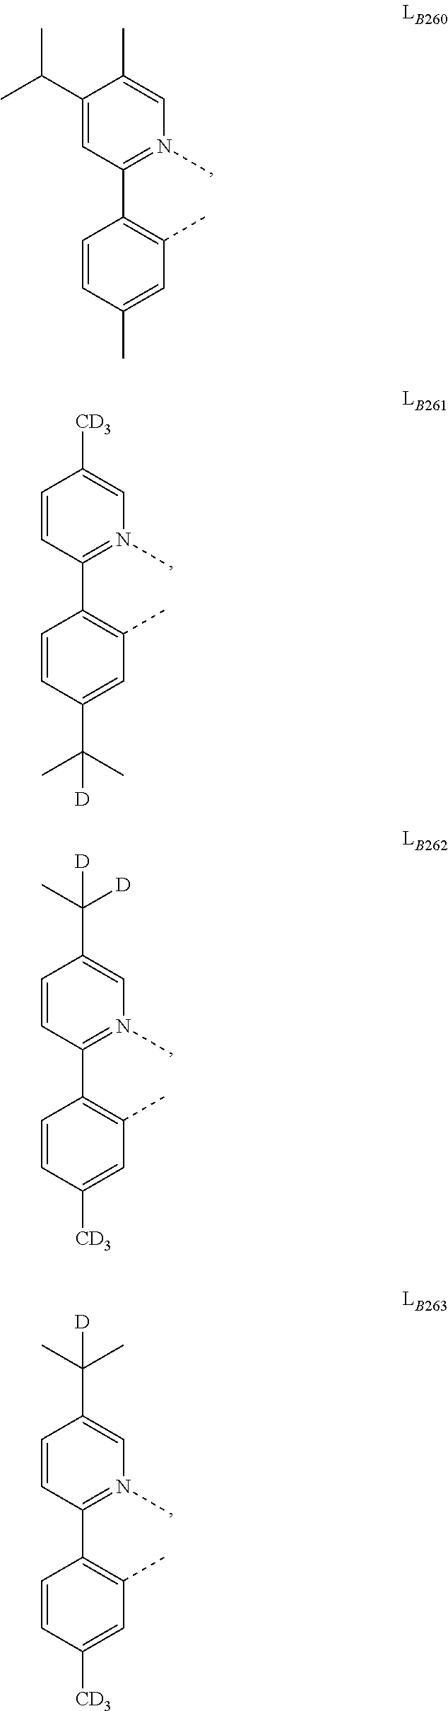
C1(C(C)C)=CC(C2=C(C)C=C(C)C=C2)=N(C)C=C1C.C1=CC(C2=C(C)C=C(C(C)(C)[D])C=C2)=N(C)C=C1[CD3].C1=CC(C2=C(C)C=C([CD3])C=C2)=N(C)C=C1C(C)([D])[D].C1=CC(C2=C(C)C=C([CD3])C=C2)=N(C)C=C1C(C)(C)[D]
